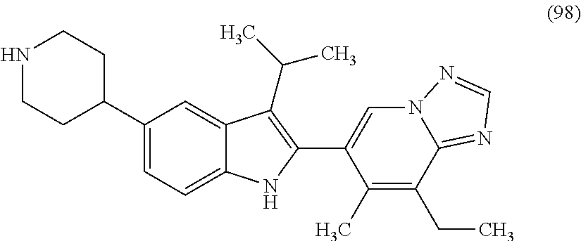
C1(C2CCNCC2)=CC=C2C(=C1)C(C(C)C)=C(C1=CN3C(=NC=N3)C(CC)=C1C)N2
